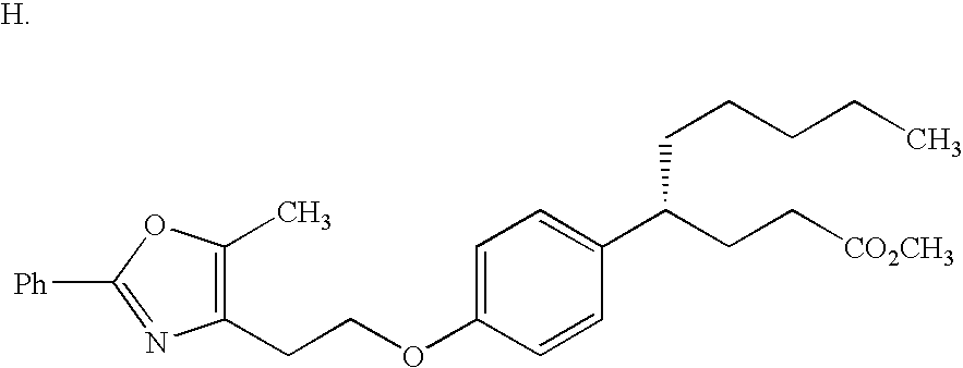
C1=C(OCCC2=C(C)OC([Ph])=N2)C=CC(C(CC[CO2CH3])CCCCC)=C1
